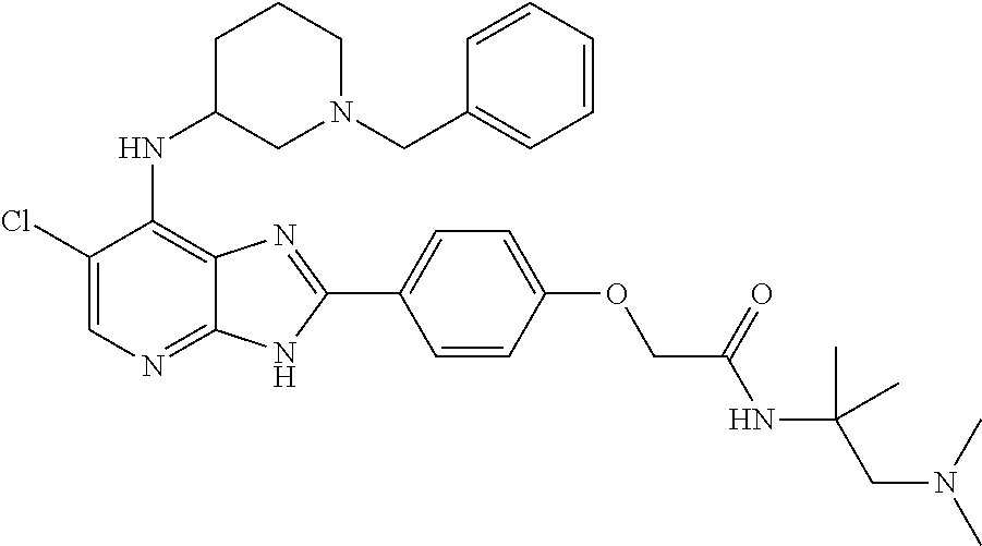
C1(Cl)=CN=C2C(=C1NC1CN(CC3=CC=CC=C3)CCC1)N=C(C1=CC=C(OCC(NC(CN(C)C)(C)C)=O)C=C1)N2
